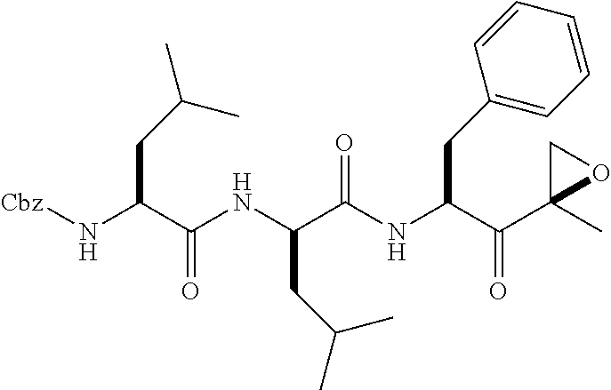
N(C(C(NC(C(NC(C(C1(C)OC1)=O)CC1=CC=CC=C1)=O)CC(C)C)=O)CC(C)C)[Cbz]
